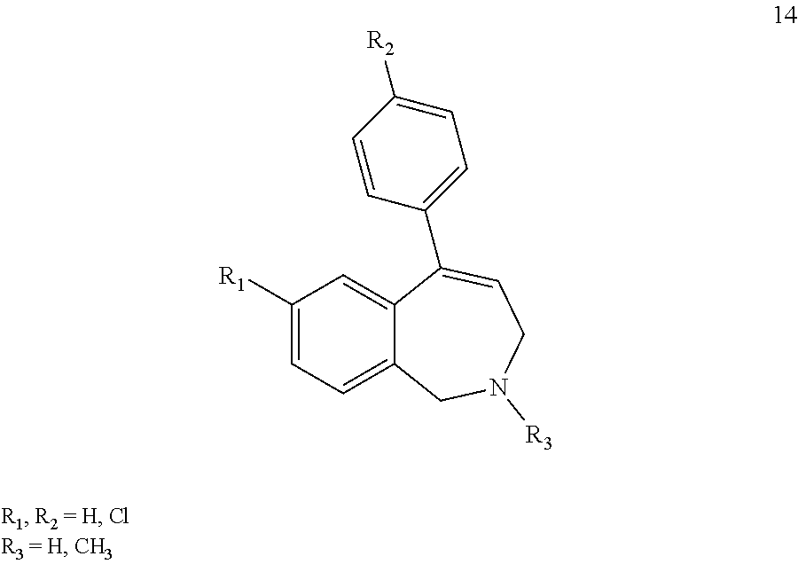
C1([R1])=CC=C2C(=C1)C(C1=CC=C([R2])C=C1)=CCN([R3])C2
